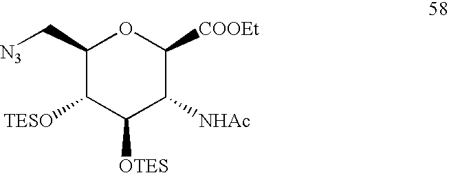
C1(C[N3])C([TESO])C([OTES])C([NHAc])C([COOEt])O1
